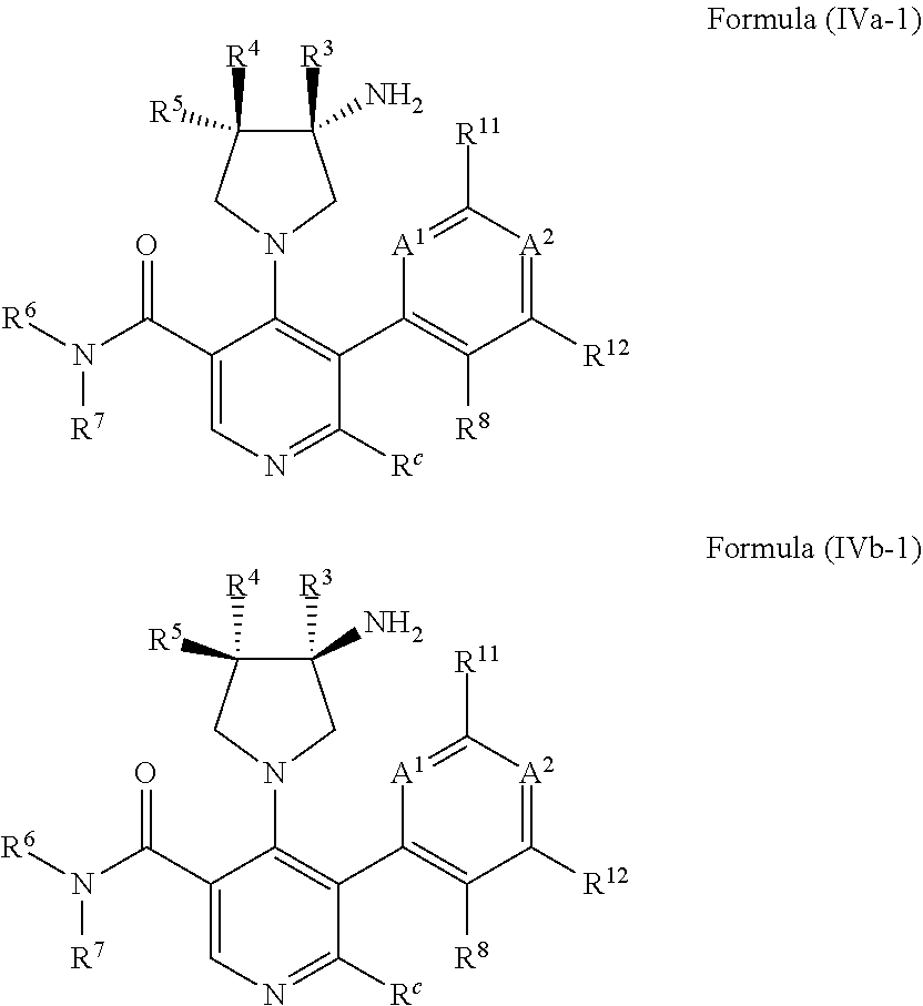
C1([R3])(N)C([R4])([R5])CN(C2=C(C3=C([R8])C([R12])=[A2]C([R11])=[A1]3)C([Rc])=NC=C2C(N([R6])[R7])=O)C1.C1([R3])(N)C([R4])([R5])CN(C2=C(C3=C([R8])C([R12])=[A2]C([R11])=[A1]3)C([Rc])=NC=C2C(N([R6])[R7])=O)C1
